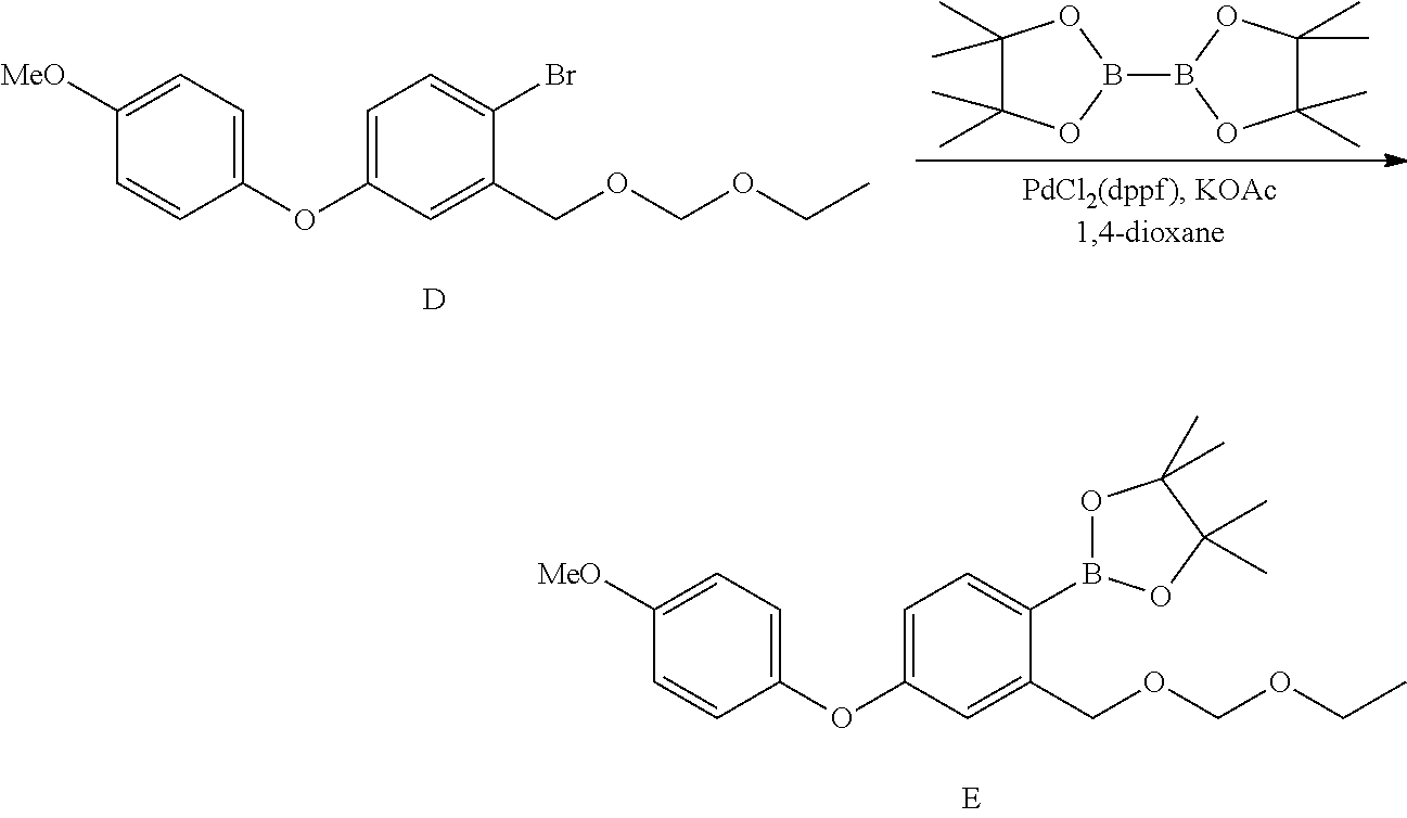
C1(OC2=CC=C(Br)C(COCOCC)=C2)=CC=C([MeO])C=C1.B1(B2OC(C)(C)C(C)(C)O2)OC(C)(C)C(C)(C)O1.[D].C1(OC2=CC=C(B3OC(C)(C)C(C)(C)O3)C(COCOCC)=C2)=CC=C([MeO])C=C1
